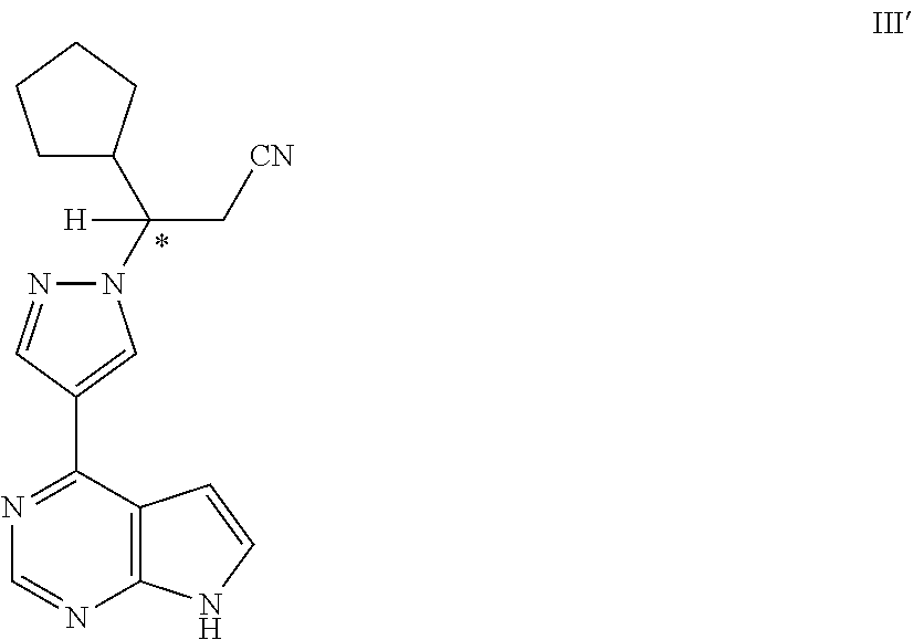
C1C(C(C[CN])(N2N=CC(C3=NC=NC4=C3C=CN4)=C2)[H])CCC1
